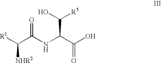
[R1]C(C(NC(C(O)=O)C(O)[R5])=O)[NHR2]
